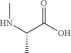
N(C(C(O)=O)C)C
